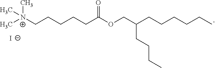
C(CCCCC(OCC(CCCCCC)CCCC)=O)[N+](C)(C)C.[I-]
